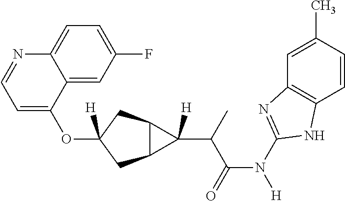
C1=C(OC2([H])CC3C(C2)C3(C(C(N(C2=NC3=C(N2)C=CC(C)=C3)[H])=O)C)[H])C2=CC(F)=CC=C2N=C1
